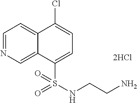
C1=NC=C2C(=C1)C(Cl)=CC=C2S(NCCN)(=O)=O
